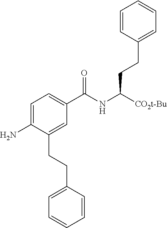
C1=C(N)C(CCC2=CC=CC=C2)=CC(C(NC(CCC2=CC=CC=C2)[CO2t-Bu])=O)=C1
